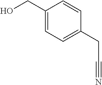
C1(CO)=CC=C(CC#N)C=C1
